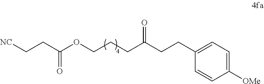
[NC]CCC(OCCCC(CCC1=CC=C([OMe])C=C1)=O)=O
